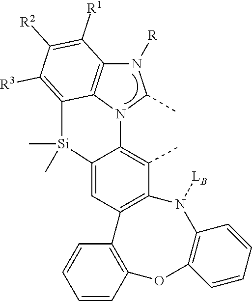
CC1=C2C(=CC3=C1N([LB])C1=C(OC4=C3C=CC=C4)C=CC=C1)[Si](C)(C)C1=C([R3])C([R2])=C([R1])C3=C1N2C(C)N3[R]
